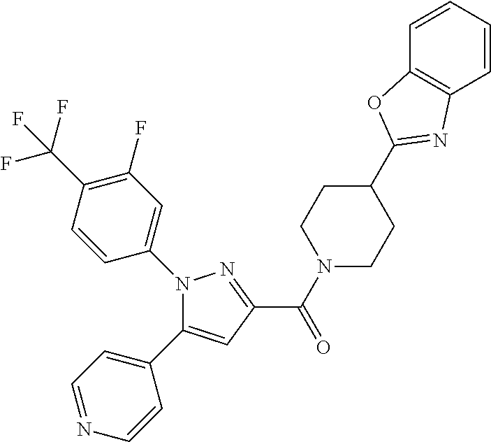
C(=O)(C1=NN(C2=CC(F)=C(C(F)(F)F)C=C2)C(C2=CC=NC=C2)=C1)N1CCC(C2=NC3=C(C=CC=C3)O2)CC1
